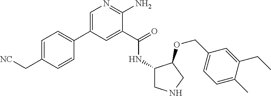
C1=C(C2=CC=C(C[NC])C=C2)C=C(C(=O)NC2CNCC2OCC2=CC=C(C)C(CC)=C2)C(N)=N1
